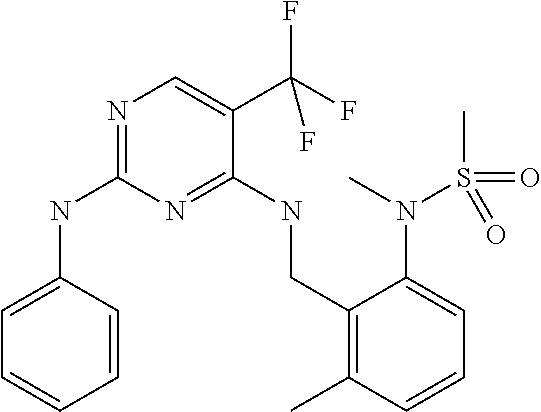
N1=C(NC2=CC=CC=C2)N=C(NCC2=C(C)C=CC=C2N(S(C)(=O)=O)C)C(C(F)(F)F)=C1
